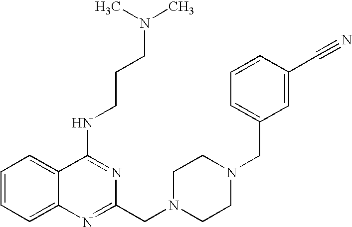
C1=CC=C2C(=C1)C(NCCCN(C)C)=NC(CN1CCN(CC3=CC=CC(C#N)=C3)CC1)=N2
